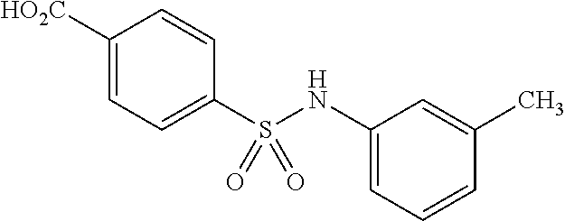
C1([HO2C])=CC=C(S(NC2=CC=CC(C)=C2)(=O)=O)C=C1
